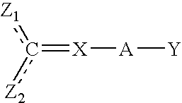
c(=[X][A][Y])([Z2])[Z1]
